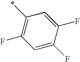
C1=C(F)C(F)=CC(*)=C1F
